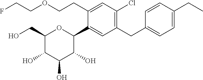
C1(CO)C(O)C(O)C(O)C(C2=CC(CC3=CC=C(CC)C=C3)=C(Cl)C=C2CCOCCF)O1
